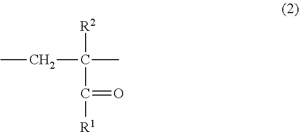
[R2]C(CC)(C)C(=O)[R1]
